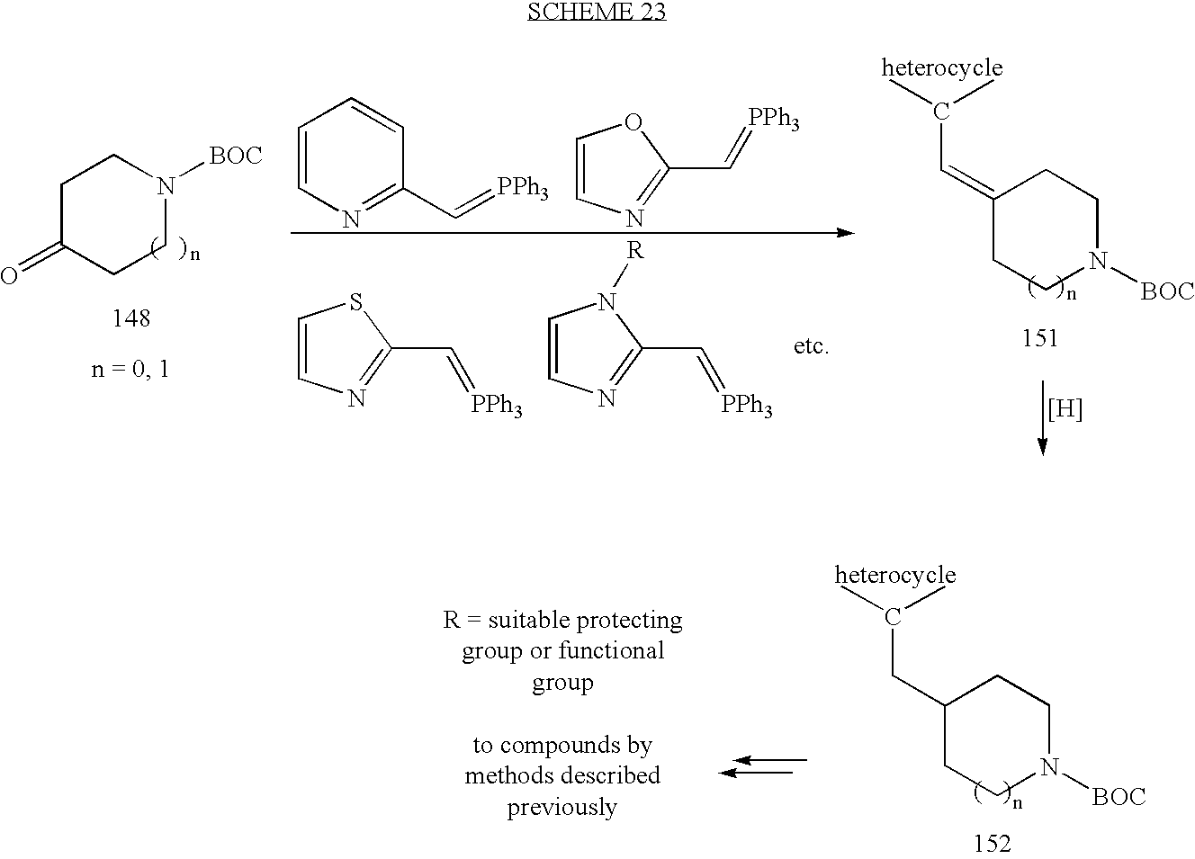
C1(CC(C)C)CCN([BOC])CC1.C1C(=O)CCN([BOC])C1.C1=CN=C(C=[PPh3])C=C1.C1=CN=C(C=[PPh3])O1.C1=CN=C(C=[PPh3])S1.C1=CN=C(C=[PPh3])N1[R].C1(=CC(C)C)CCN([BOC])CC1.[H]
